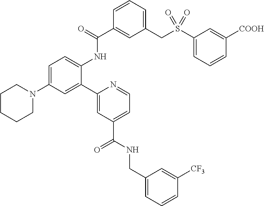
C1CCCN(C2=CC=C(NC(C3=CC(CS(C4=CC=CC([COOH])=C4)(=O)=O)=CC=C3)=O)C(C3=CC(C(NCC4=CC=CC([CF3])=C4)=O)=CC=N3)=C2)C1
